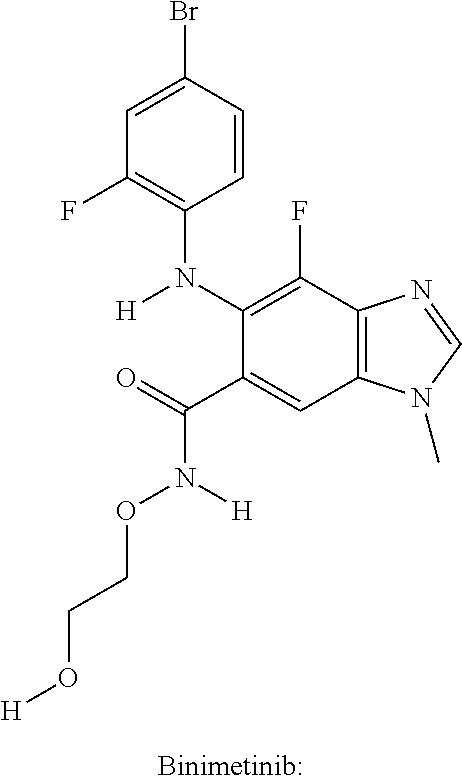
C1(C(=O)N(OCCO[H])[H])=CC2=C(C(F)=C1N(C1=C(F)C=C(Br)C=C1)[H])N=CN2C
